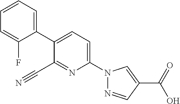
C1(C#N)=NC(N2N=CC(C(O)=O)=C2)=CC=C1C1=CC=CC=C1F
